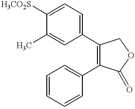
C1=C(C)C([H3CO2S])=CC=C1C1=C(C2=CC=CC=C2)C(=O)OC1
